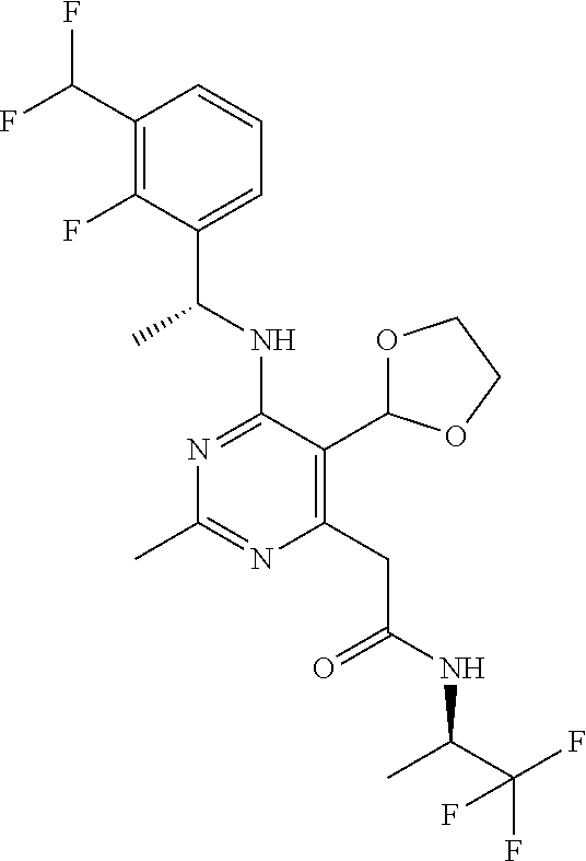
N1=C(NC(C)C2=CC=CC(C(F)F)=C2F)C(C2OCCO2)=C(CC(=O)NC(C)C(F)(F)F)N=C1C
